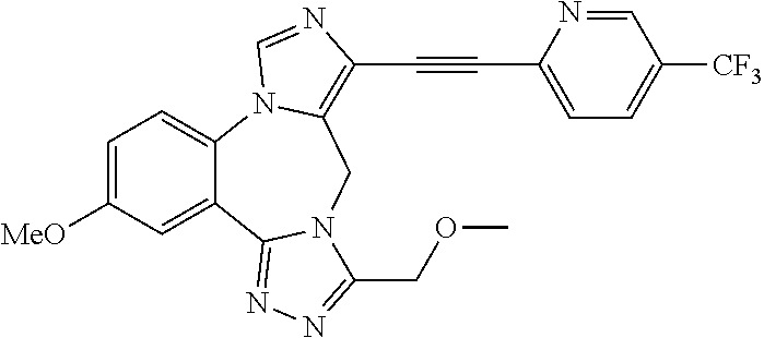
C1=C([MeO])C=C2C(=C1)N1C(=C(C#CC3=CC=C([CF3])C=N3)N=C1)CN1C2=NN=C1COC
